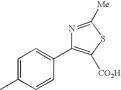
C1=C(C)C=CC(C2=C([CO2H])SC([Me])=N2)=C1
